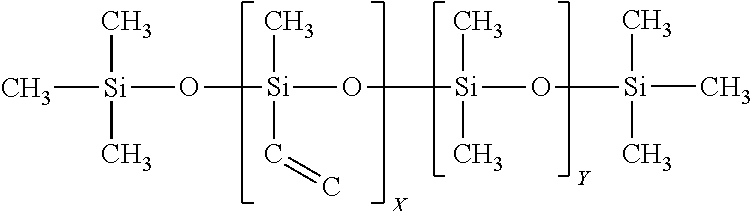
[Si](C)(O[Si](O[Si](O[Si](C)(C)C)(C)C=C)(C)C)(C)C
